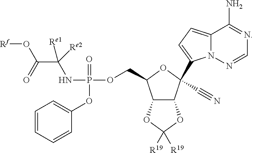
C1=CC=CC(OP(=O)(NC(C(O[Rf])=O)([Re2])[Re1])OCC2C3C(C(C4=CC=C5N4N=CN=C5N)(C#N)O2)OC([R19])([R19])O3)=C1
